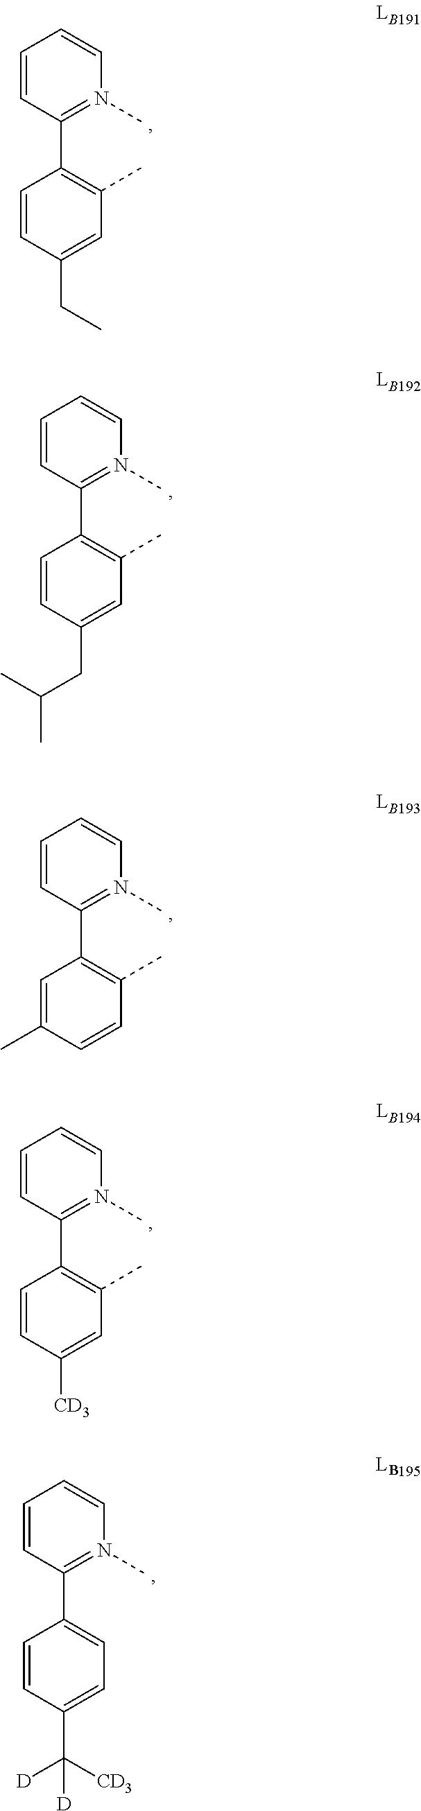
C1=CC(C2=C(C)C=C(CC)C=C2)=N(C)C=C1.C1=CC(C2=C(C)C=C(CC(C)C)C=C2)=N(C)C=C1.C1=CC(C2=C(C)C=CC(C)=C2)=N(C)C=C1.C1=CC(C2=C(C)C=C([CD3])C=C2)=N(C)C=C1.C1=CC(C2=CC=C(C([CD3])([D])[D])C=C2)=N(C)C=C1
